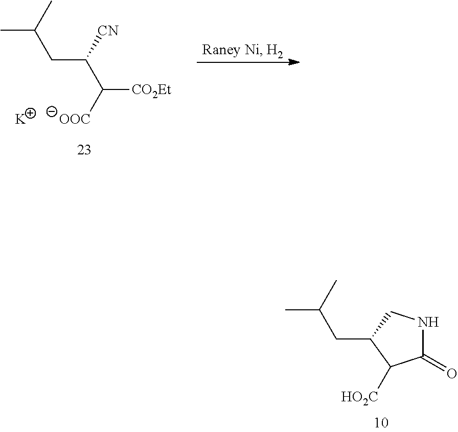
CC(CC([CN])C([OOC])[CO2Et])C.[K].C1(=O)NCC(CC(C)C)C1[HO2C]
